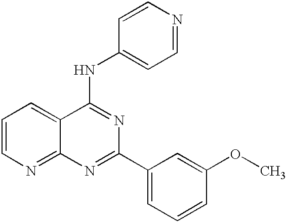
C1=CN=C2C(=C1)C(NC1=CC=NC=C1)=NC(C1=CC=CC(OC)=C1)=N2
